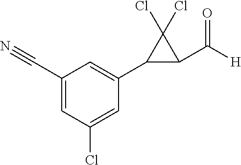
C1(C#N)=CC(Cl)=CC(C2C(C([H])=O)C2(Cl)Cl)=C1
